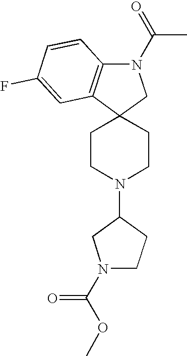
C1CN(C2CN(C(OC)=O)CC2)CCC12C1=C(N(C(=O)C)C2)C=CC(F)=C1
